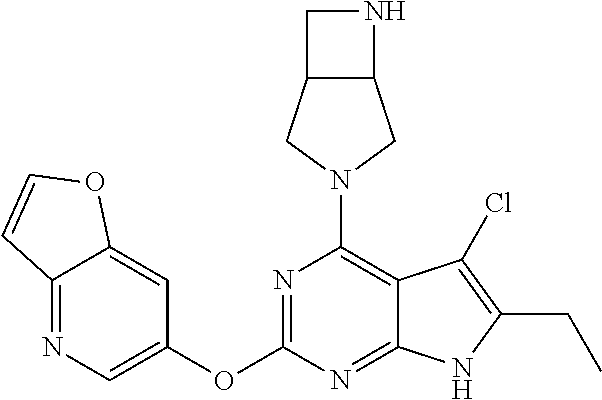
C12=NC=C(OC3=NC(N4CC5C(C4)CN5)=C4C(=N3)NC(CC)=C4Cl)C=C1OC=C2
